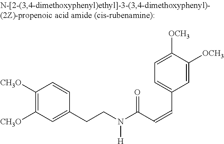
C(C1=CC([CH3O])=C([CH3O])C=C1)CN(C(C=CC1=CC=C([OCH3])C([OCH3])=C1)=O)[H]
